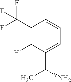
C1(C(F)(F)F)=C([H])C(C(N)C)=CC=C1
